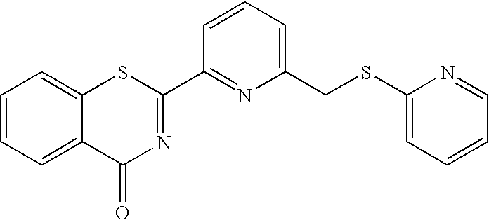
C1=CC=C(CSC2=CC=CC=N2)N=C1C1=NC(=O)C2=CC=CC=C2S1
